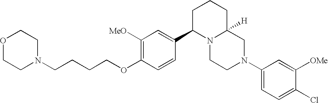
C1([MeO])=C(OCCCCN2CCOCC2)C=CC(C2N3C([H])(CCC2)CN(C2=CC=C(Cl)C([OMe])=C2)CC3)=C1
